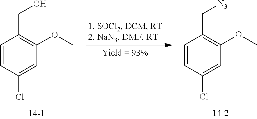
C1=CC(Cl)=CC(OC)=C1CO.C1=CC(Cl)=CC(OC)=C1C[N3]
